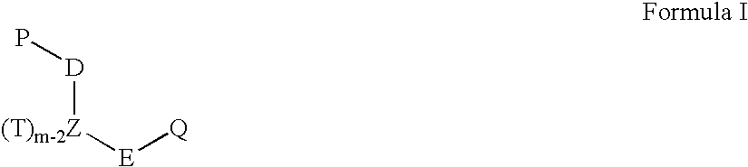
[D]([(T)m-2Z][E][Q])P
